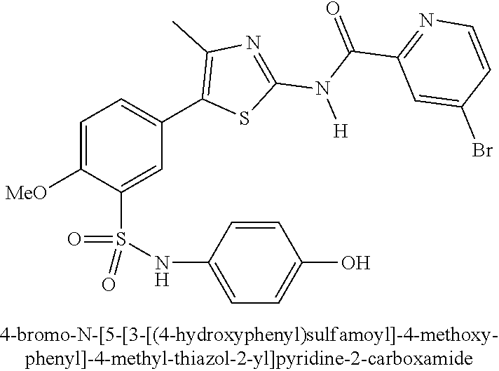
C1=C([OMe])C(S(NC2=CC=C(O)C=C2)(=O)=O)=CC(C2=C(C)N=C(N(C(C3=NC=CC(Br)=C3)=O)[H])S2)=C1
